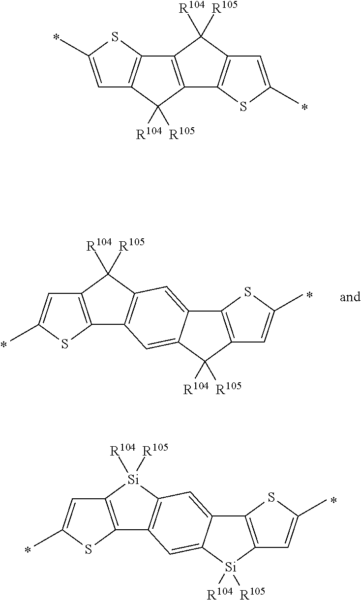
C12=C(C3=C(C1([R104])[R105])C=C(C)S3)C([R104])([R105])C1=C2SC(C)=C1.C12=C(C=C(C)S1)[Si]([R104])([R105])C1=C2C=C2C(=C1)C1=C(C=C(C)S1)[Si]2([R104])[R105].C12=C(C=C(C)S1)C([R104])([R105])C1=C2C=C2C(=C1)C1=C(C=C(C)S1)C2([R104])[R105]
